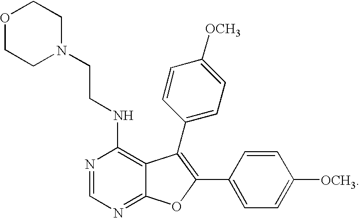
O1CCN(CCNC2=C3C(=NC=N2)OC(C2=CC=C([OCH3])C=C2)=C3C2=CC=C([OCH3])C=C2)CC1
